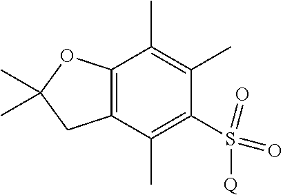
C12=C(C(C)=C(S(=O)(=O)[Q])C(C)=C1C)CC(C)(C)O2
